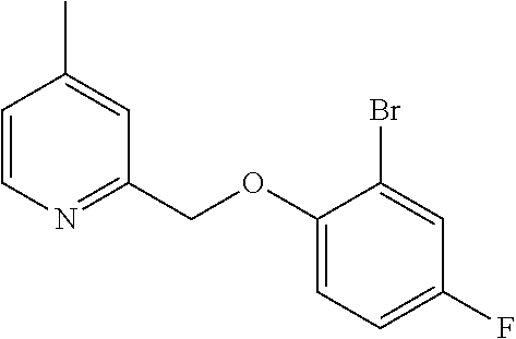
C1(OCC2=NC=CC(C)=C2)=CC=C(F)C=C1Br
